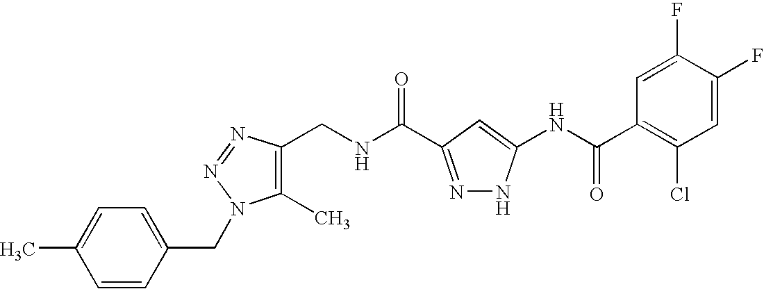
C1(CNC(=O)C2=NNC(NC(C3=C(Cl)C=C(F)C(F)=C3)=O)=C2)=C(C)N(CC2=CC=C(C)C=C2)N=N1
